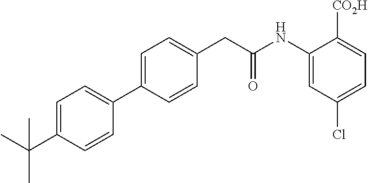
C1=C(C2=CC=C(C(C)(C)C)C=C2)C=CC(CC(NC2=CC(Cl)=CC=C2[CO2H])=O)=C1
